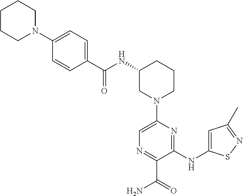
C1(NC(=O)C2=CC=C(N3CCCCC3)C=C2)CN(C2=CN=C(C(=O)N)C(NC3=CC(C)=NS3)=N2)CCC1
